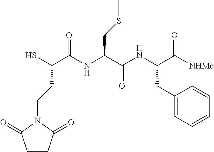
C1CC(=O)N(CCC(S)C(NC(C(NC(C([NHMe])=O)CC2=CC=CC=C2)=O)CSC)=O)C1=O
